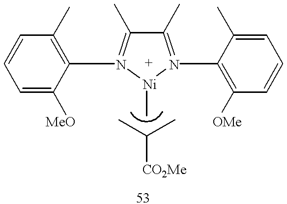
C1(C)=N(C2=C([OMe])C=CC=C2C)[Ni](C)N(C2=C(C)C=CC=C2[MeO])=C1C.CC(C)[CO2Me]
